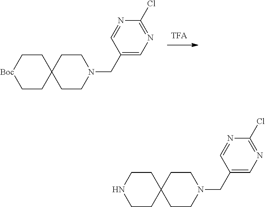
N1(CC2=CN=C(Cl)N=C2)CCC2(CC1)CC[Boc]CC2.N1(CC2=CN=C(Cl)N=C2)CCC2(CC1)CCNCC2
